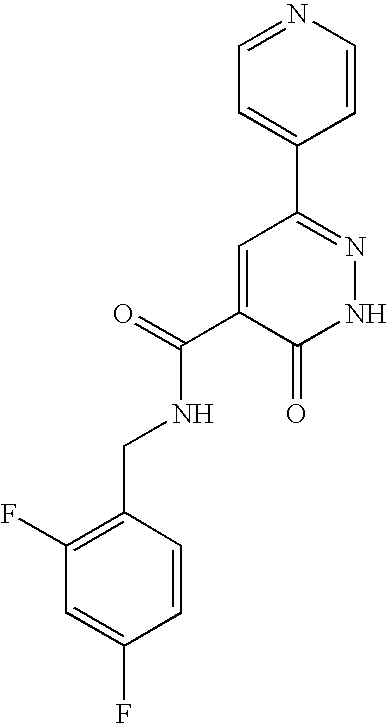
C1=C(C2=NNC(=O)C(C(=O)NCC3=C(F)C=C(F)C=C3)=C2)C=CN=C1
